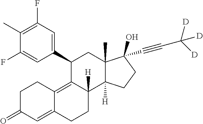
C1(C2=CC(F)=C(C)C(F)=C2)C2=C3C(=CC(=O)CC3)CCC2([H])C2([H])C(C)(C1)C(C#CC([D])([D])[D])(O)CC2
